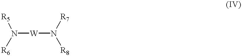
N([W]N([R7])[R8])([R5])[R6]
